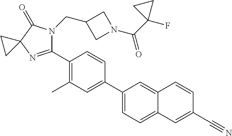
C1(C2=C(C)C=C(C3=CC=C4C(=C3)C=CC(C#N)=C4)C=C2)=NC2(C(=O)N1CC1CN(C(C3(F)CC3)=O)C1)CC2
